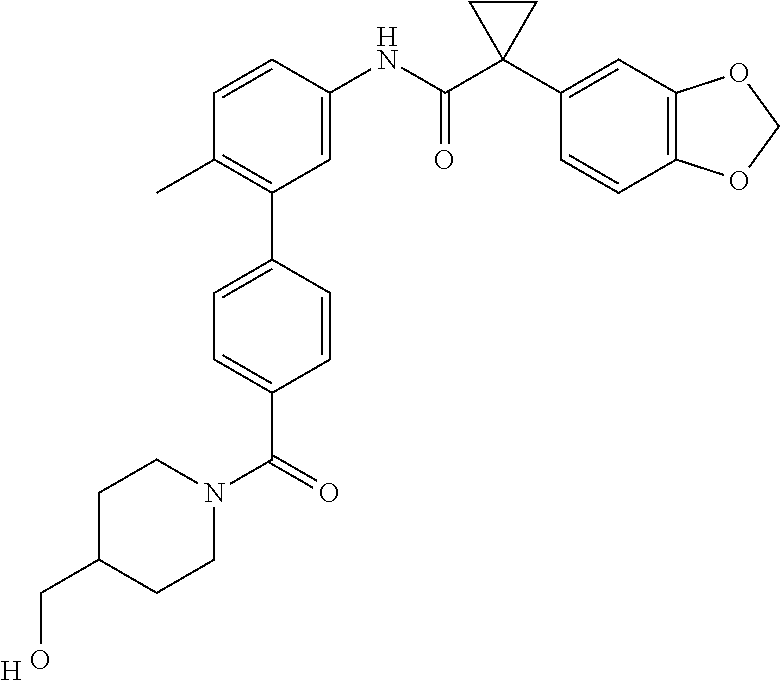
C1=C(NC(C2(C3=CC4=C(C=C3)OCO4)CC2)=O)C=CC(C)=C1C1=CC=C(C(N2CCC(CO)CC2)=O)C=C1.[H]
